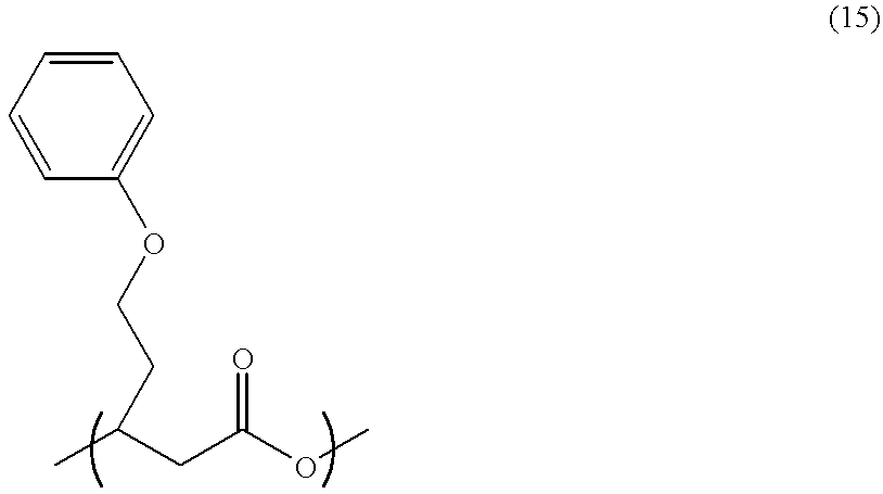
O(CCC(C)CC(OC)=O)C1=CC=CC=C1
